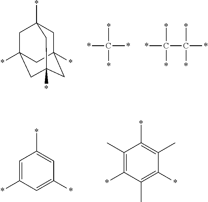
C1C2(*)CC3(*)CC(*)(CC1(*)C3)C2.*C(*)(*)*.*C(*)(*)C(*)(*)*.C1=C(*)C=C(*)C=C1*.C1(C)=C(*)C(C)=C(*)C(C)=C1*
